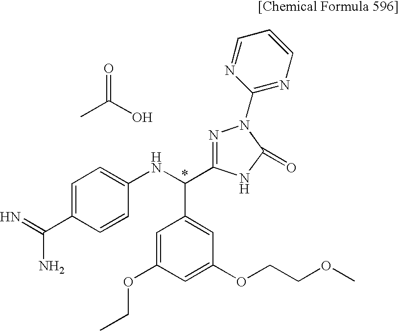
C1=C(C(=N)N)C=CC(NC(C2=CC(OCCOC)=CC(OCC)=C2)C2=NN(C3=NC=CC=N3)C(=O)N2)=C1.C(O)(=O)C
